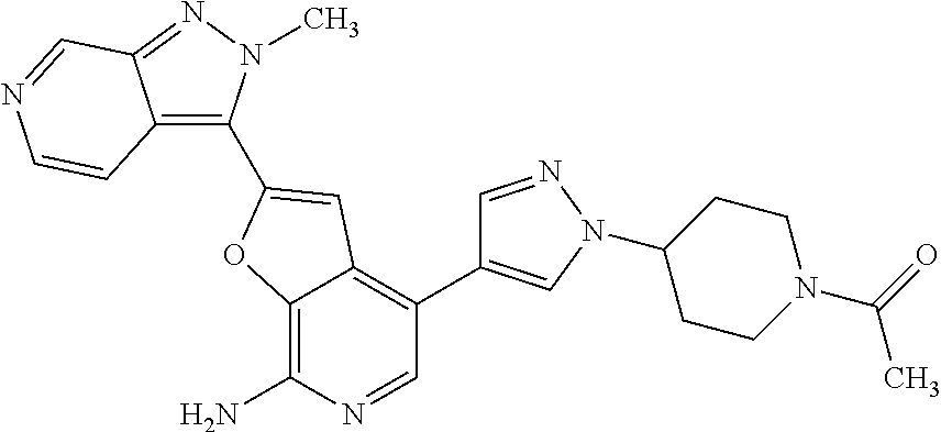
C12=C(N)N=CC(C3=CN(C4CCN(C(=O)C)CC4)N=C3)=C1C=C(C1=C3C(=NN1C)C=NC=C3)O2
